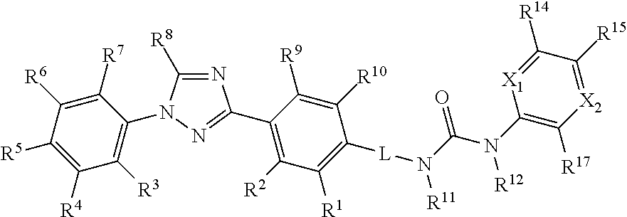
C1([R5])=C([R4])C([R3])=C(N2C([R8])=NC(C3=C([R2])C([R1])=C([L]N(C(N(C4=C([R17])[X2]=C([R15])C([R14])=[X1]4)[R12])=O)[R11])C([R10])=C3[R9])=N2)C([R7])=C1[R6]
